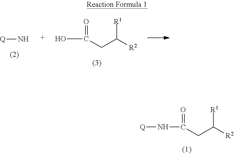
[Q]NC(CC([R2])[R1])=O.OC(CC([R2])[R1])=O.[Q]N
